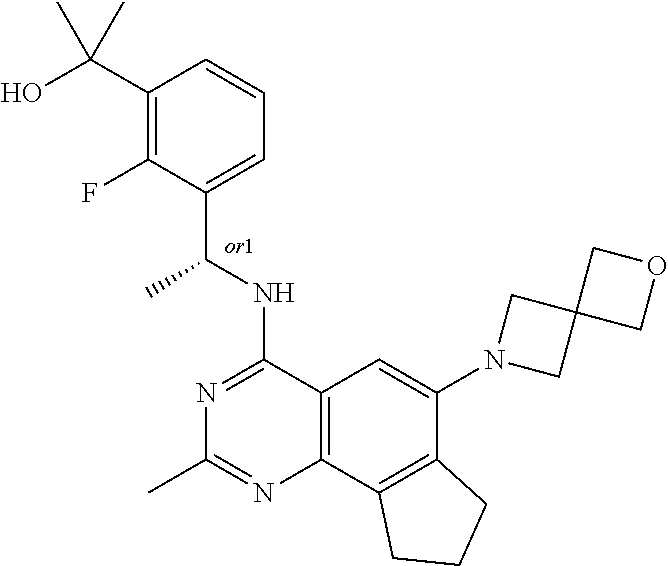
N1=C(NC(C)C2=CC=CC(C(O)(C)C)=C2F)C2=C(N=C1C)C1=C(C(N3CC4(C3)COC4)=C2)CCC1
